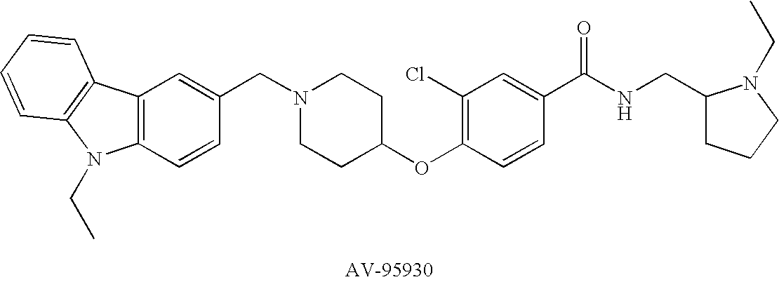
C12=C(C=CC(CN3CCC(OC4=C(Cl)C=C(C(NCC5CCCN5CC)=O)C=C4)CC3)=C1)N(CC)C1=C2C=CC=C1
